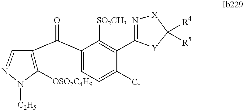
C1([OSO2C4H9])=C(C(C2=CC=C(Cl)C(C3=N[X]C([R4])([R5])[Y]3)=C2[SO2CH3])=O)C=NN1[C2H5]
